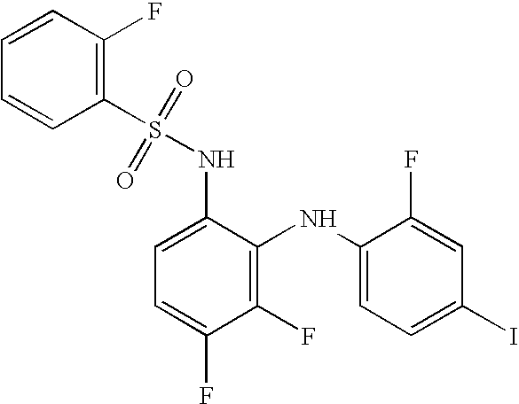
C1(F)=C(NC2=CC=C(I)C=C2F)C(NS(C2=C(F)C=CC=C2)(=O)=O)=CC=C1F
